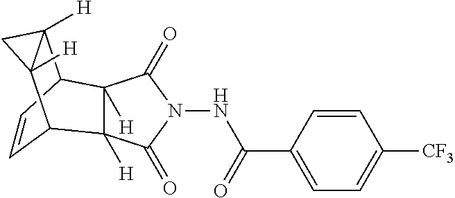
C1(C(=O)NN2C(=O)C3([H])C([H])(C2=O)C2C=CC3C3([H])C2([H])C3)=CC=C([CF3])C=C1
